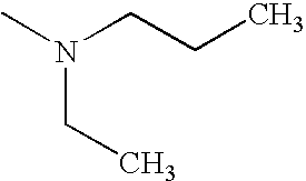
N(CC)(CCC)C
